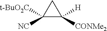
C1([NC])([t-BuO2C])C([CONMe2])([H])C1
